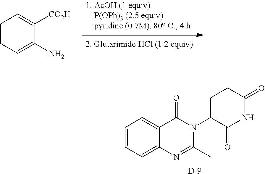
C1=CC=C(N)C([CO2H])=C1.C1=CC=C2C(=C1)C(=O)N(C1C(=O)NC(=O)CC1)C(C)=N2.[D]
